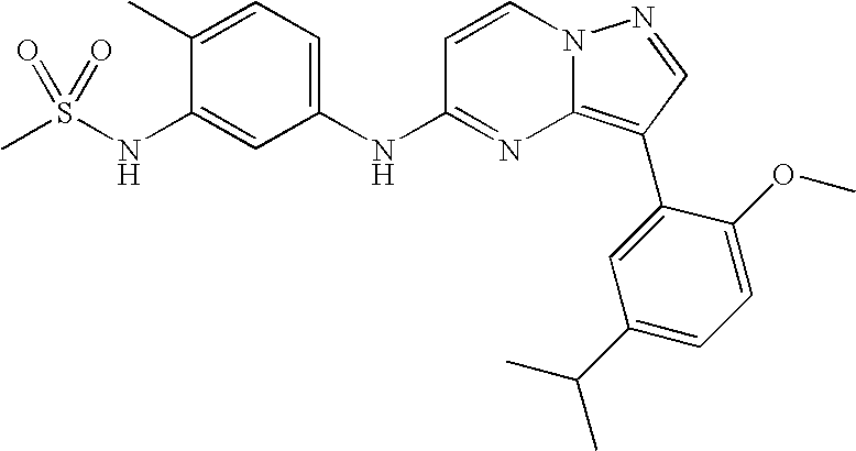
C1(C)=CC=C(NC2=NC3=C(C4=CC(C(C)C)=CC=C4OC)C=NN3C=C2)C=C1NS(C)(=O)=O
